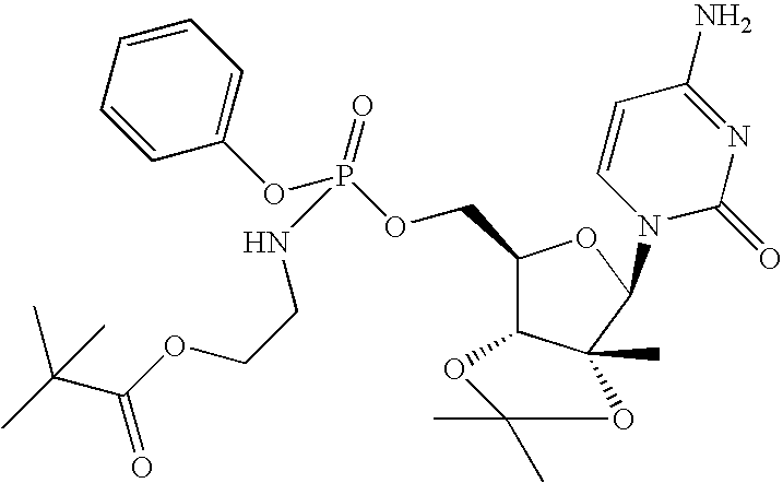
C1(COP(OC2=CC=CC=C2)(=O)NCCOC(C(C)(C)C)=O)C2C(C)(C(N3C(=O)N=C(N)C=C3)O1)OC(C)(C)O2
